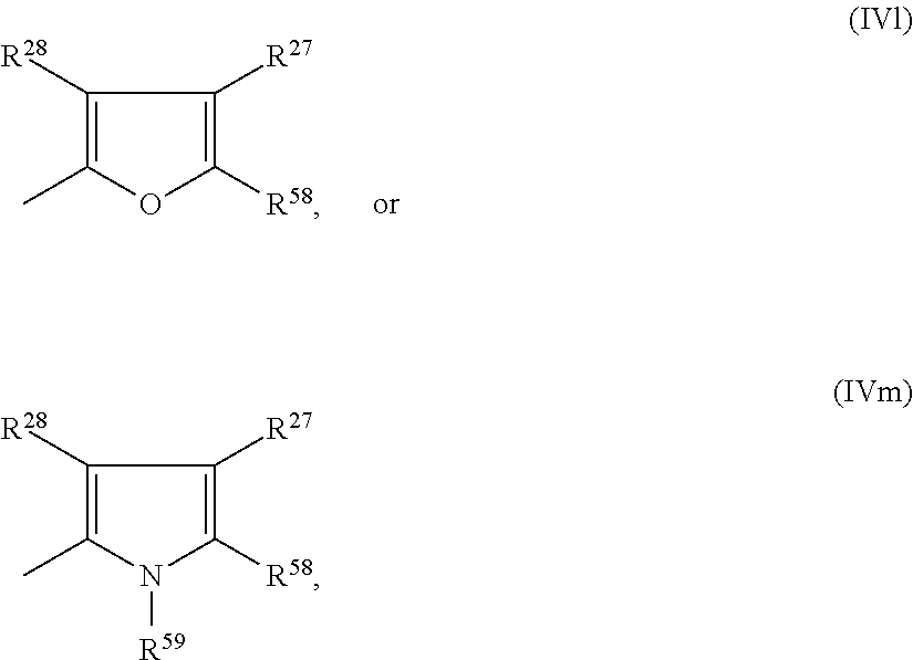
C1([R28])=C(C)OC([R58])=C1[R27].C1([R28])=C(C)N([R59])C([R58])=C1[R27]
